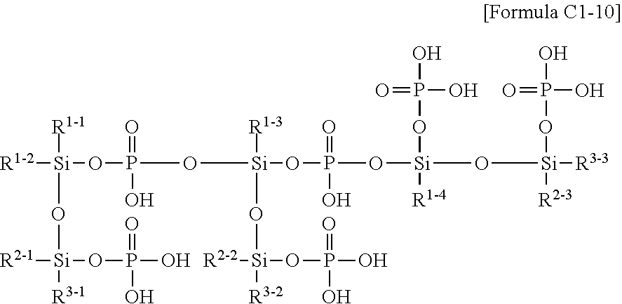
[R1-1][Si](O[Si]([R3-1])([R2-1])OP(=O)(O)O)(OP(O[Si]([R1-3])(O[Si]([R3-2])(OP(=O)(O)O)[R2-2])OP(=O)(O)O[Si](OP(O)(O)=O)([R1-4])O[Si](OP(O)(O)=O)([R2-3])[R3-3])(=O)O)[R1-2]
